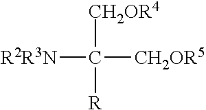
C([CH2OR4])([CH2OR5])([R])[R2R3N]
